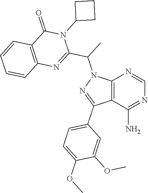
C12=C(C(N)=NC=N1)C(C1=CC=C(OC)C(OC)=C1)=NN2C(C1=NC2=C(C(=O)N1C1CCC1)C=CC=C2)C
